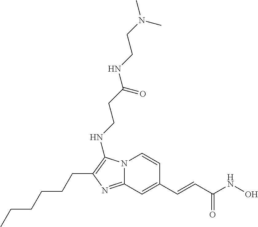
N12C(=NC(CCCCCC)=C1NCCC(NCCN(C)C)=O)C=C(C=CC(NO)=O)C=C2
